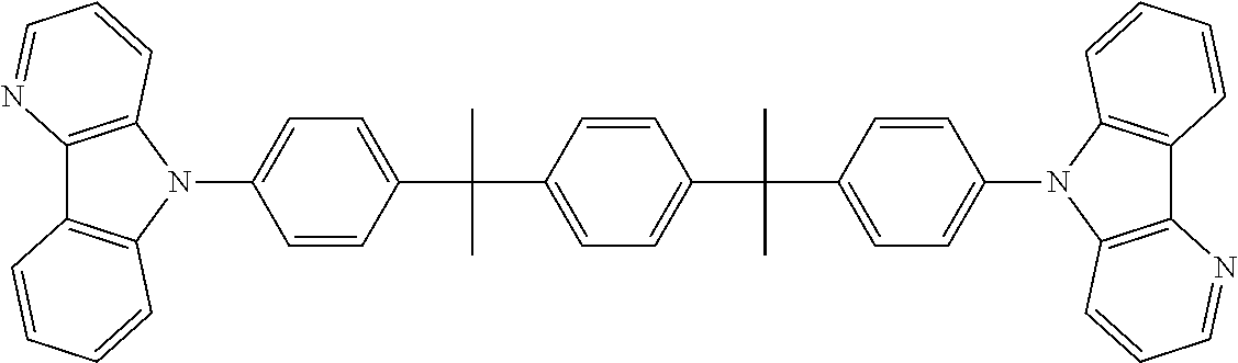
C1=CC(C(C)(C2=CC=C(C(C3=CC=C(N4C5=C(C6=C4C=CC=C6)N=CC=C5)C=C3)(C)C)C=C2)C)=CC=C1N1C2=C(C3=C1C=CC=N3)C=CC=C2
